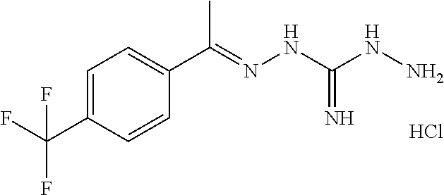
C1=C(C(F)(F)F)C=CC(C(=NNC(NN)=N)C)=C1.Cl
